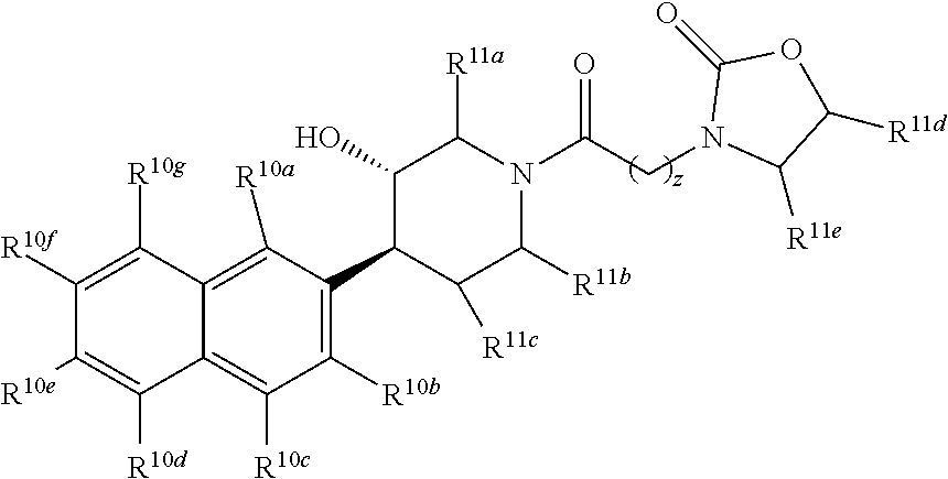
C1([R10f])=C([R10g])C2=C([R10a])C(C3C([R11c])C([R11b])N(C(CN4C([R11e])C([R11d])OC4=O)=O)C([R11a])C3O)=C([R10b])C([R10c])=C2C([R10d])=C1[R10e]
